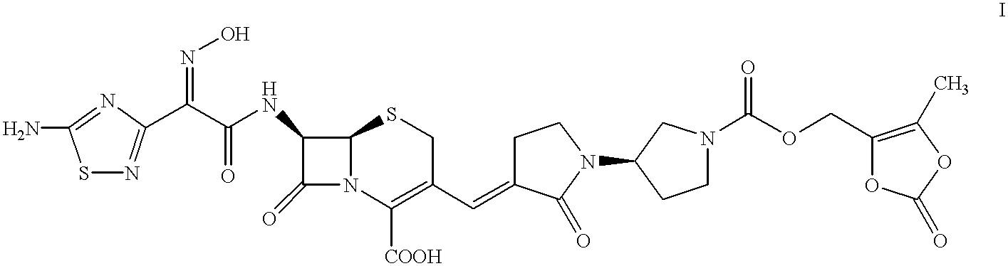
NC1=NC(C(C(=O)NC2C(=O)N3C2SCC(C=C2CCN(C4CCN(C(OCC5=C(C)OC(=O)O5)=O)C4)C2=O)=C3[COOH])=NO)=NS1
